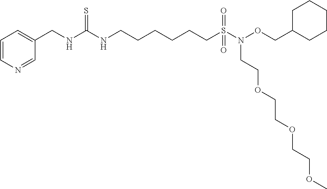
N1=CC(CNC(NCCCCCCS(N(OCC2CCCCC2)CCOCCOCCOC)(=O)=O)=S)=CC=C1
